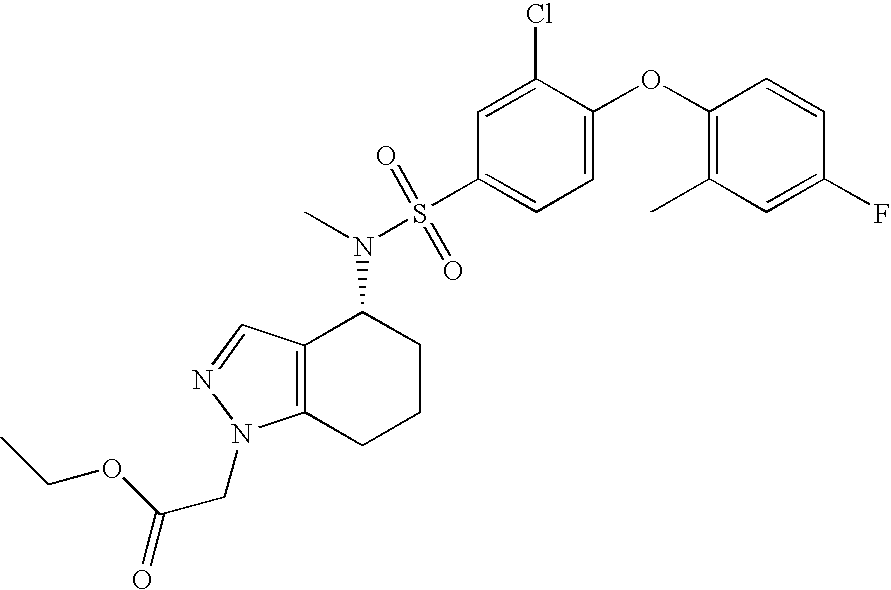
C1(OC2=CC=C(S(N(C)C3C4=C(CCC3)N(CC(=O)OCC)N=C4)(=O)=O)C=C2Cl)=C(C)C=C(F)C=C1
